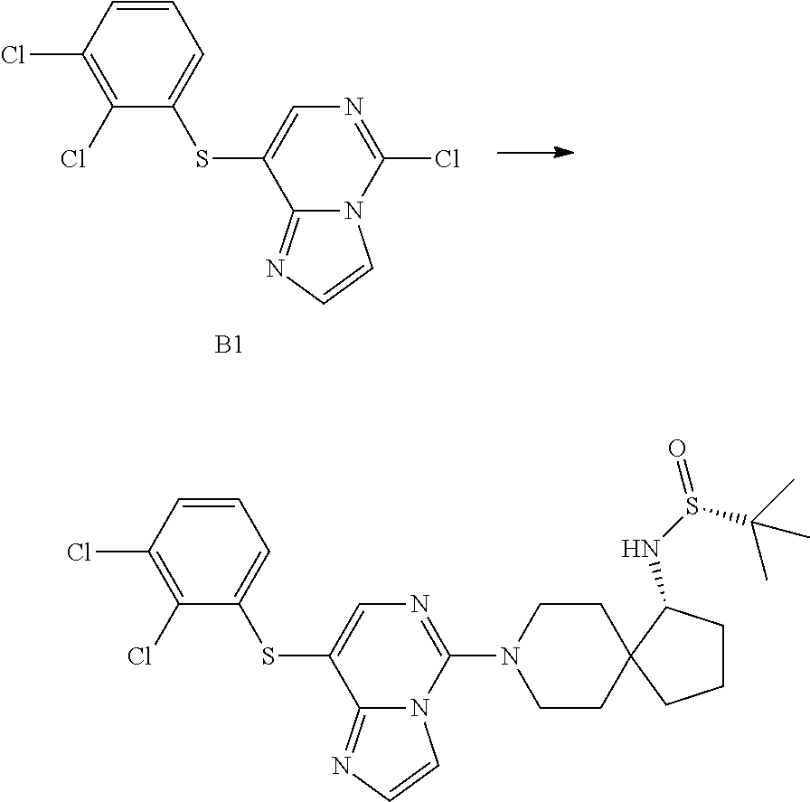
C1=CC(Cl)=C(Cl)C(SC2=CN=C(Cl)N3C2=NC=C3)=C1.[B1].C1=CC(Cl)=C(Cl)C(SC2=CN=C(N3CCC4(CC3)CCCC4NS(=O)C(C)(C)C)N3C2=NC=C3)=C1
